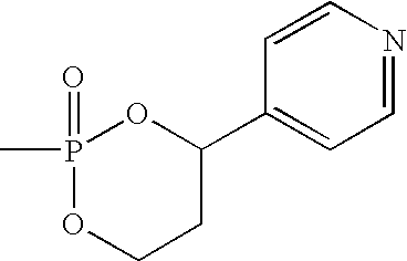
P1(=O)(C)OCCC(C2=CC=NC=C2)O1
